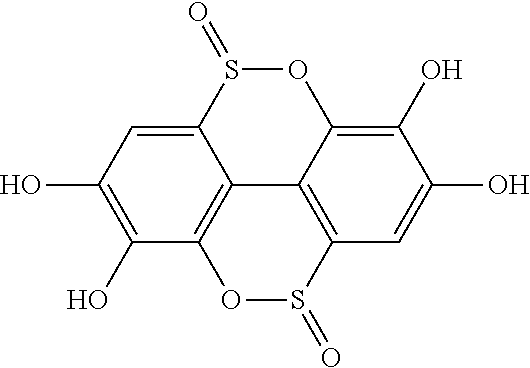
C12=C3OS(=O)C4=C1C(=C(O)C(O)=C4)OS(=O)C2=CC(O)=C3O
